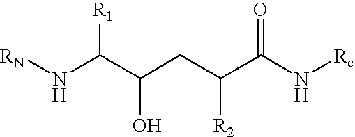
[RN]NC(C(CC(C(N[Rc])=O)[R2])O)[R1]
